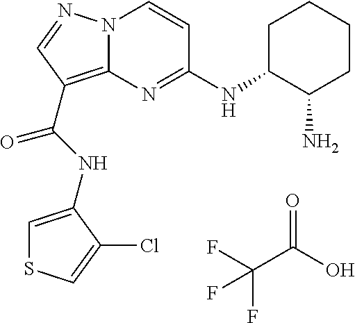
FC(C(O)=O)(F)F.N(C(=O)C1=C2N(N=C1)C=CC(NC1C(N)CCCC1)=N2)C1=CSC=C1Cl
